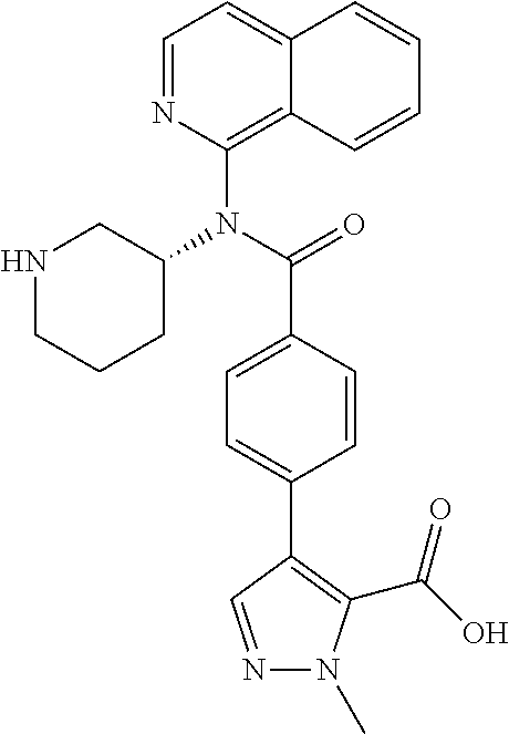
C1=NC(N(C(=O)C2=CC=C(C3=C(C(O)=O)N(C)N=C3)C=C2)C2CNCCC2)=C2C(=C1)C=CC=C2
